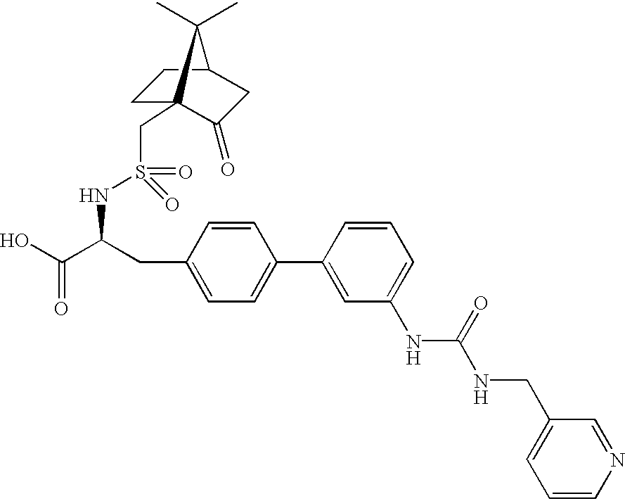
C1C2(CS(=O)(=O)NC(C(O)=O)CC3=CC=C(C4=CC(NC(NCC5=CC=CN=C5)=O)=CC=C4)C=C3)C(=O)CC(C1)C2(C)C
